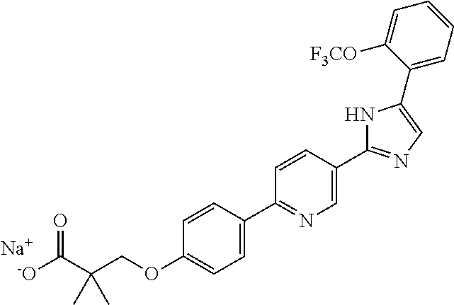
[-O]C(C(COC1=CC=C(C2=NC=C(C3=NC=C(C4=CC=CC=C4[F3CO])N3)C=C2)C=C1)(C)C)=O.[Na]
